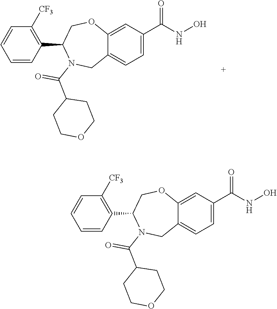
C12=CC=C(C(=O)NO)C=C1OCC(C1=C([CF3])C=CC=C1)N(C(C1CCOCC1)=O)C2.C1(C(=O)N2CC3=CC=C(C(=O)NO)C=C3OCC2C2=C([CF3])C=CC=C2)CCOCC1
